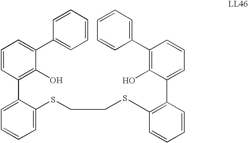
C1=CC(C2=CC=CC=C2SCCSC2=C(C3=CC=CC(C4=CC=CC=C4)=C3O)C=CC=C2)=C(O)C(C2=CC=CC=C2)=C1
